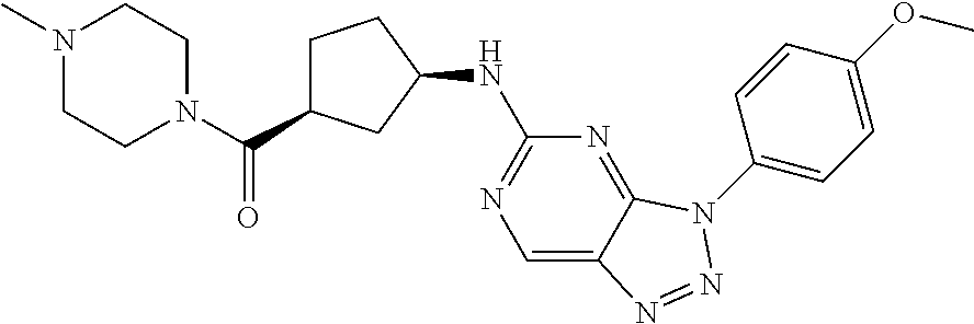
C1=C2C(=NC(NC3CCC(C(N4CCN(C)CC4)=O)C3)=N1)N(C1=CC=C(OC)C=C1)N=N2
